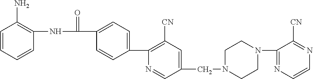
C1=CC=CC(NC(C2=CC=C(C3=C([CN])C=C(CN4CCN(C5=NC=CN=C5[CN])CC4)C=N3)C=C2)=O)=C1N
